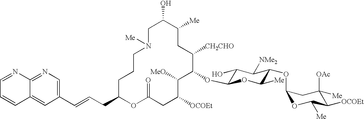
C1C(O)C([Me])CC([CH2CHO])C(OC2C(O)C([NMe2])C(OC3OC([Me])C([OCOEt])C([OAc])([Me])C3)C([Me])O2)C([MeO])C([OCOEt])CC(=O)OC(CC=CC2=CN=C3C(=C2)C=CC=N3)CCCN1[Me]
